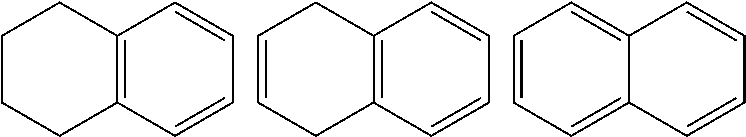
C1CCC2=C(C1)C=CC=C2.C1=CCC2=C(C1)C=CC=C2.C1=CC=C2C(=C1)C=CC=C2
